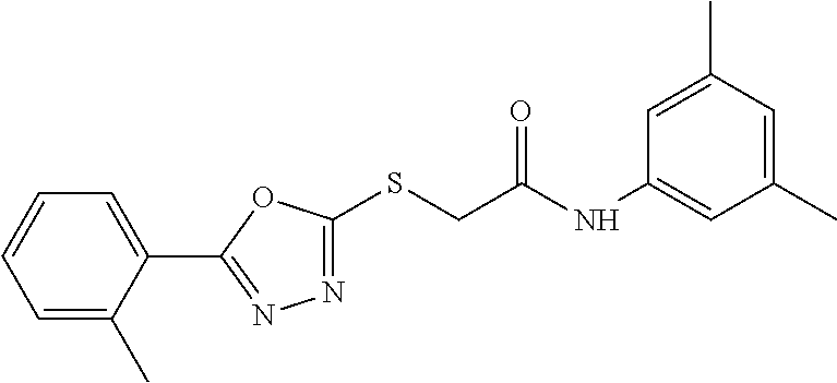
C1(C2=NN=C(SCC(NC3=CC(C)=CC(C)=C3)=O)O2)=CC=CC=C1C
